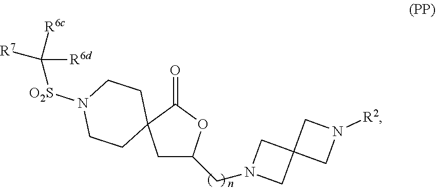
C1C(CN2CC3(C2)CN([R2])C3)OC(=O)C12CCN([O2S]C([R6d])([R7])[R6c])CC2
